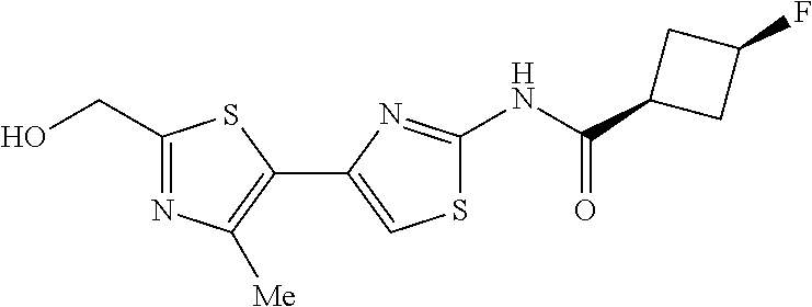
N(C(=O)C1CC(F)C1)C1=NC(C2=C([Me])N=C(CO)S2)=CS1
